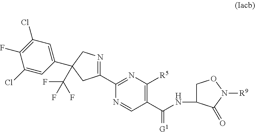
C1(C2=NC([R5])=C(C(NC3CON([R9])C3=O)=[G1])C=N2)=NCC(C2=CC(Cl)=C(F)C(Cl)=C2)(C(F)(F)F)C1
